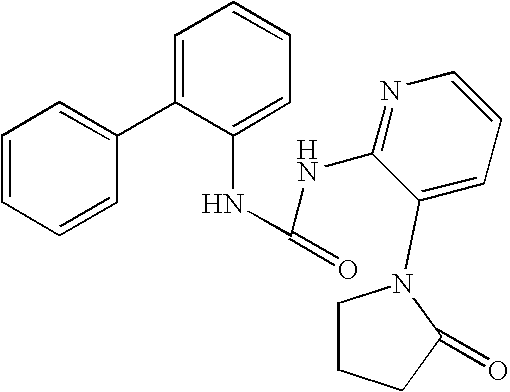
C1=CC=CC(C2=CC=CC=C2NC(=O)NC2=NC=CC=C2N2CCCC2=O)=C1
